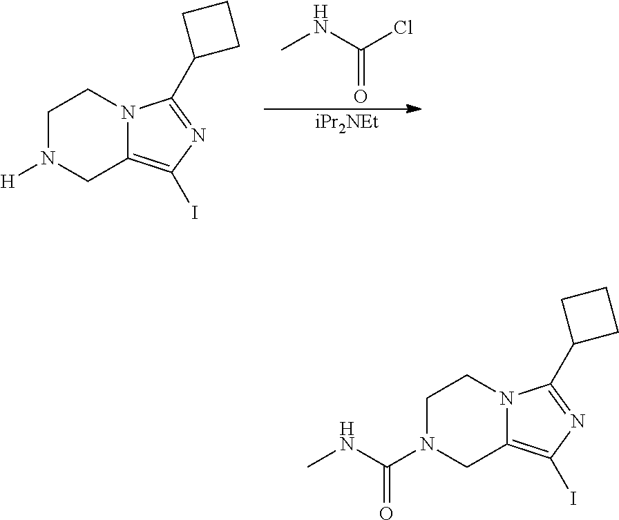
C12=C(I)N=C(C3CCC3)N1CCN([H])C2.ClC(NC)=O.[iPr2NEt].C12=C(I)N=C(C3CCC3)N1CCN(C(NC)=O)C2
